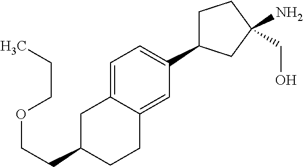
C(C1CCC2=CC(C3CCC(N)(CO)C3)=CC=C2C1)COCCC
